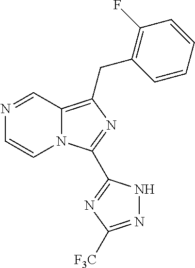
N1=CC2=C(CC3=C(F)C=CC=C3)N=C(C3=NC([F3C])=NN3)N2C=C1
